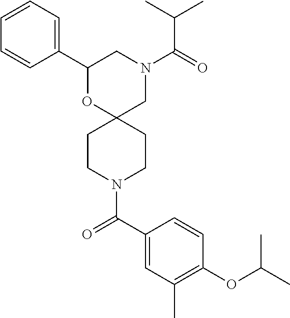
N1(C(C(C)C)=O)CC2(OC(C3=CC=CC=C3)C1)CCN(C(C1=CC(C)=C(OC(C)C)C=C1)=O)CC2
